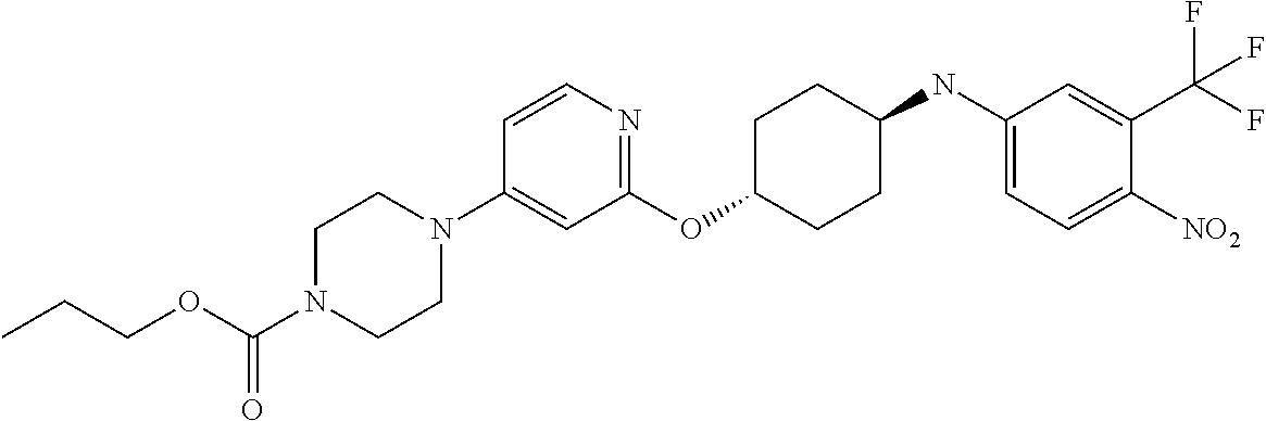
C1(OC2CCC(NC3=CC=C([NO2])C(C(F)(F)F)=C3)CC2)=NC=CC(N2CCN(C(OCCC)=O)CC2)=C1
